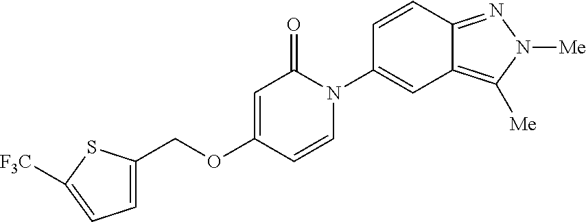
C(OC1=CC(=O)N(C2=CC3=C([Me])N([Me])N=C3C=C2)C=C1)C1=CC=C([F3C])S1
